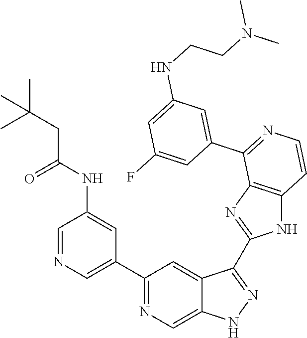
C1=NC=C(C2=NC=C3C(=C2)C(C2=NC4=C(N2)C=CN=C4C2=CC(NCCN(C)C)=CC(F)=C2)=NN3)C=C1NC(CC(C)(C)C)=O
